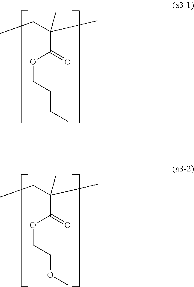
CCC(C)(C(OCCCC)=O)C.CCC(C)(C(OCCOC)=O)C
